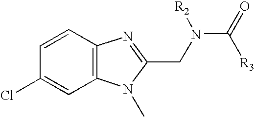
C1=CC2=C(C=C1Cl)N(C)C(CN(C(=O)[R3])[R2])=N2
